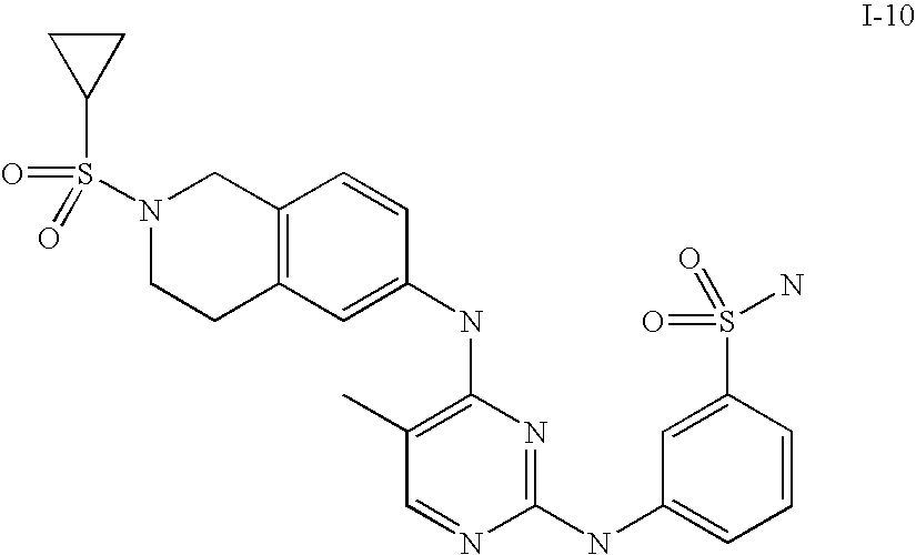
C1(NC2=CC=CC(S(=O)(=O)N)=C2)=NC(NC2=CC3=C(C=C2)CN(S(=O)(=O)C2CC2)CC3)=C(C)C=N1
